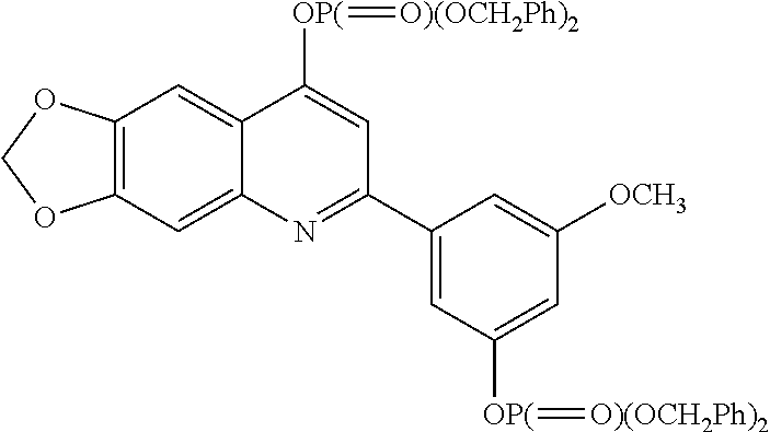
C12=CC3=C(C=C1C([OP(]=[O)(OCH2Ph)2])=CC(C1=CC([OP(]=[O)(OCH2Ph)2])=CC([OCH3])=C1)=N2)OCO3
